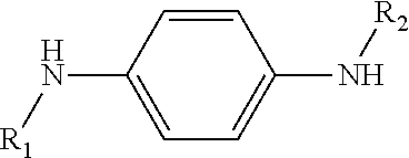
C1=CC(N[R1])=CC=C1N[R2]
